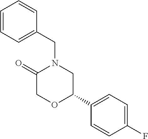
C1=CC=C(CN2C(=O)COC(C3=CC=C(F)C=C3)C2)C=C1
